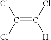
C(=C(Cl)[H])(Cl)Cl
